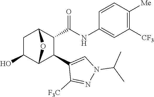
C1(O)C2C(C3=CN(C(C)C)N=C3[F3C])C(C(NC3=CC([CF3])=C([Me])C=C3)=O)C(C1)O2
